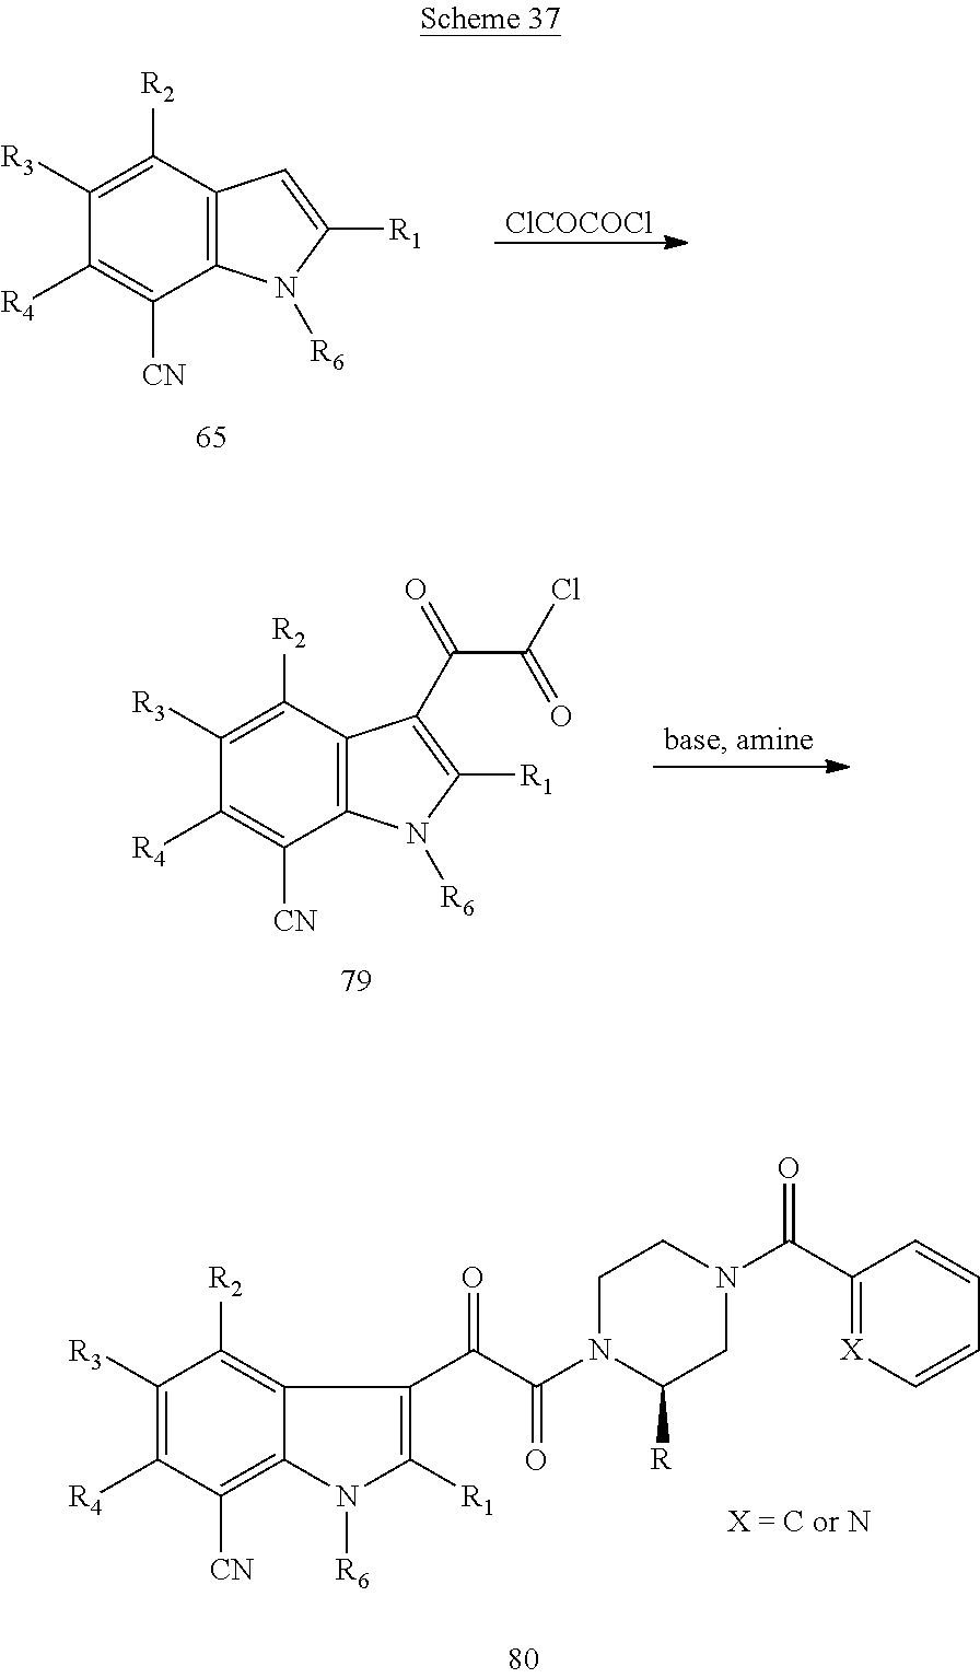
C1([R3])=C([R2])C2=C(C([CN])=C1[R4])N([R6])C([R1])=C2.[ClCOCOCl].C1([R3])=C([R2])C2=C(C([CN])=C1[R4])N([R6])C([R1])=C2C(C(=O)Cl)=O.C1([R3])=C([R4])C([CN])=C2C(=C1[R2])C(C(C(N1C([R])CN(C(C3=[X]C=CC=C3)=O)CC1)=O)=O)=C([R1])N2[R6]
